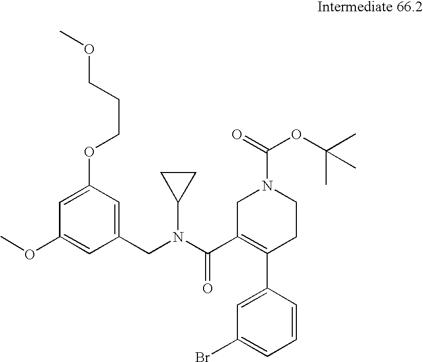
C1=C(OCCCOC)C=C(CN(C(=O)C2=C(C3=CC(Br)=CC=C3)CCN(C(=O)OC(C)(C)C)C2)C2CC2)C=C1OC
